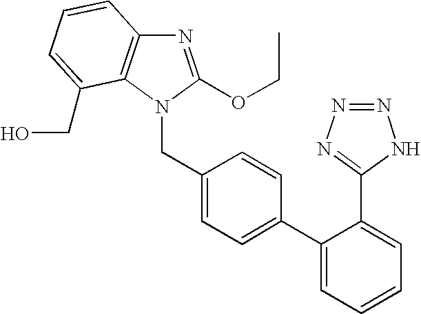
C1(CN2C3=C(N=C2OCC)C=CC=C3CO)=CC=C(C2=CC=CC=C2C2=NN=NN2)C=C1
